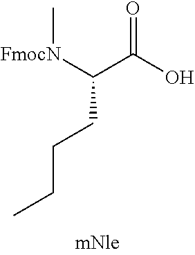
O=C(O)C([FmocN]C)CCCC
